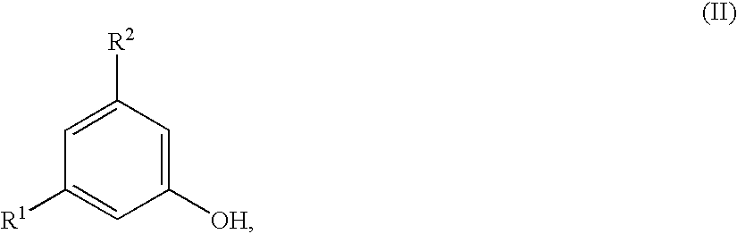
C1([OH])=CC([R2])=CC([R1])=C1
